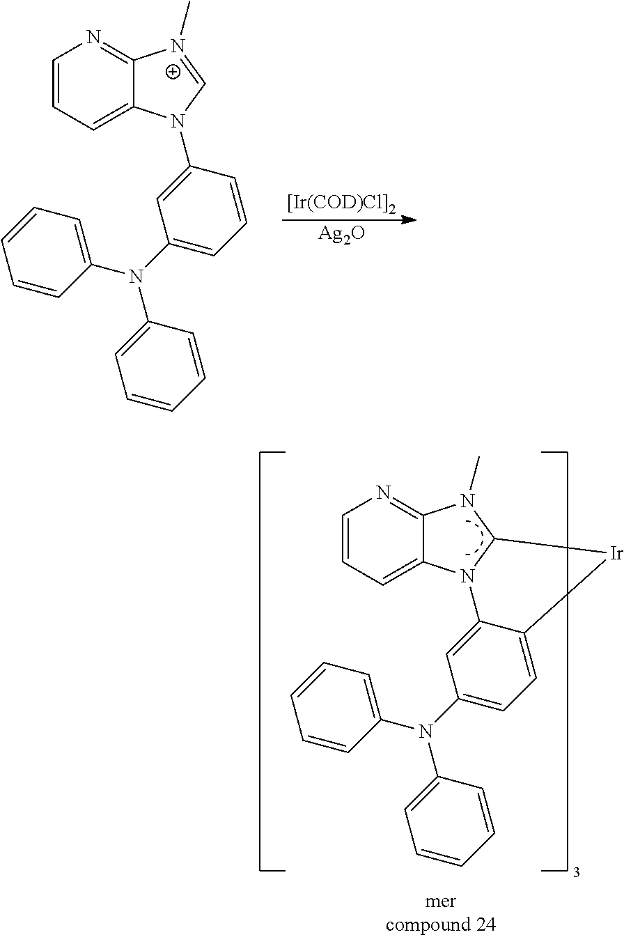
C1=CC=C2C(=N1)[N+](C)=CN2C1=CC(N(C2=CC=CC=C2)C2=CC=CC=C2)=CC=C1.[[Ir(COD)Cl]2].[Ag2O].C1=CC=C2C(=N1)N(C)C1N2C2=CC(N(C3=CC=CC=C3)C3=CC=CC=C3)=CC=C2[Ir]1
